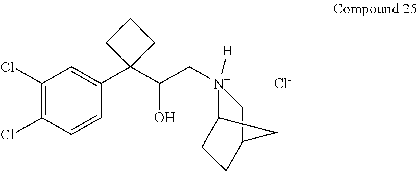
C1(Cl)=C(Cl)C=CC(C2(C(C[N+]3([H])C4CCC(C3)C4)O)CCC2)=C1.[Cl-]
